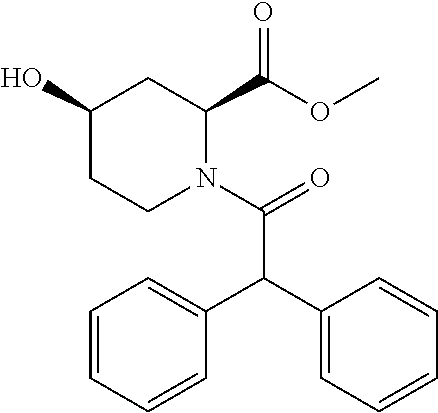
OC1CC(C(OC)=O)N(C(=O)C(C2=CC=CC=C2)C2=CC=CC=C2)CC1
